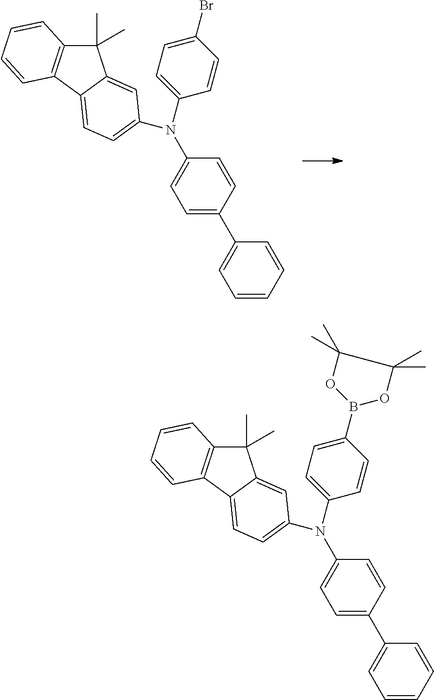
C1(C)(C)C2=C(C3=CC=C(N(C4=CC=C(Br)C=C4)C4=CC=C(C5=CC=CC=C5)C=C4)C=C13)C=CC=C2.C1(C)(C)C2=C(C3=CC=C(N(C4=CC=C(B5OC(C)(C)C(C)(C)O5)C=C4)C4=CC=C(C5=CC=CC=C5)C=C4)C=C13)C=CC=C2
